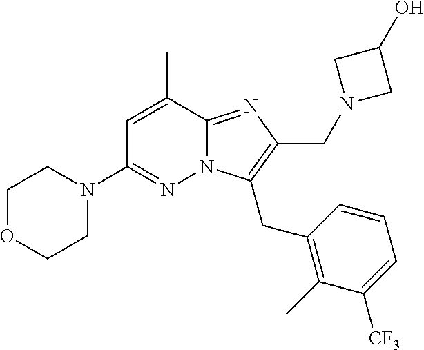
CC1=CC(N2CCOCC2)=NN2C1=NC(CN1CC(O)C1)=C2CC1=C(C)C([CF3])=CC=C1
